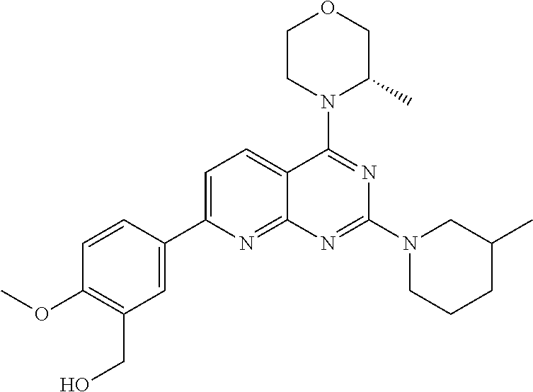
C1=C(C2=CC(CO)=C(OC)C=C2)N=C2C(=C1)C(N1C(C)COCC1)=NC(N1CCCC(C)C1)=N2
